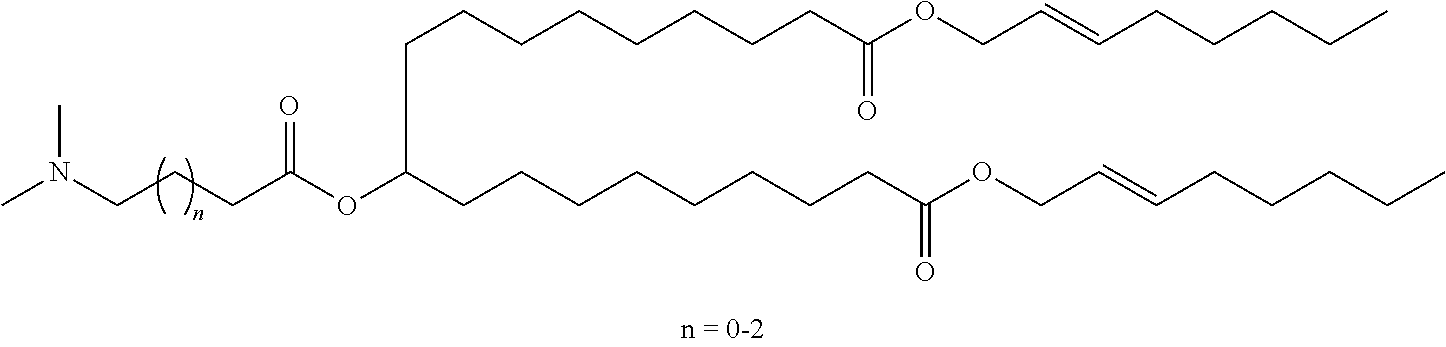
CN(CCCC(OC(CCCCCCCCC(OCC=CCCCCC)=O)CCCCCCCCC(OCC=CCCCCC)=O)=O)C
